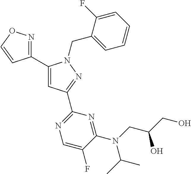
C1(C2=NOC=C2)=CC(C2=NC=C(F)C(N(CC(CO)O)C(C)C)=N2)=NN1CC1=CC=CC=C1F
